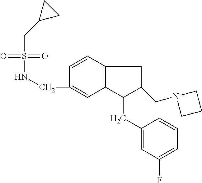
S(=O)(=O)(CC1CC1)NCC1=CC2=C(C=C1)CC(CN1CCC1)C2CC1=CC(F)=CC=C1
